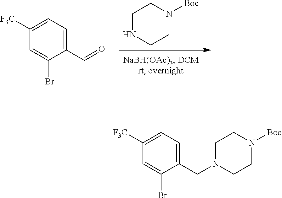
C1NCCN([Boc])C1.O=CC1=CC=C([F3C])C=C1Br.C1N(CC2=CC=C([F3C])C=C2Br)CCN([Boc])C1
